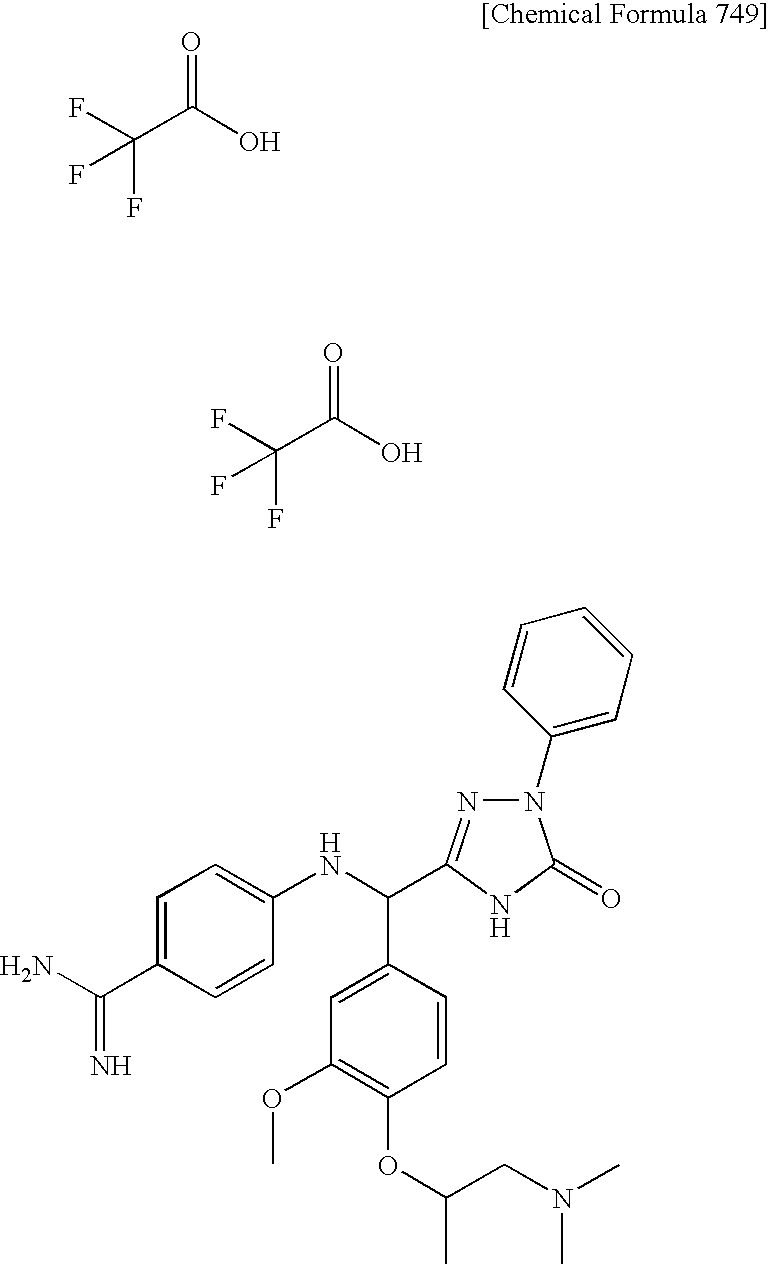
FC(C(O)=O)(F)F.FC(C(O)=O)(F)F.C1=C(C(=N)N)C=CC(NC(C2=CC(OC)=C(OC(CN(C)C)C)C=C2)C2=NN(C3=CC=CC=C3)C(=O)N2)=C1
